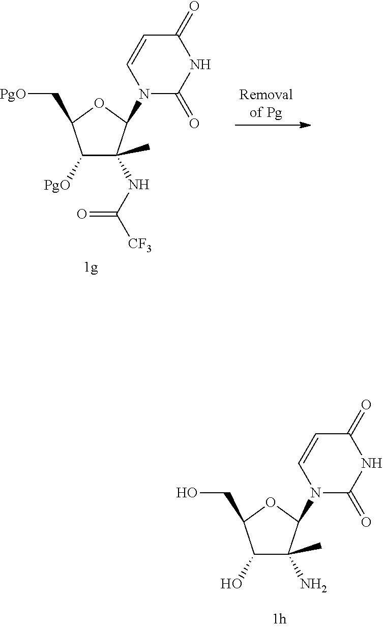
C1([PgO])C(NC(=O)[CF3])(C)C(N2C(=O)NC(=O)C=C2)OC1C[PgO].C1(O)C(N)(C)C(N2C(=O)NC(=O)C=C2)OC1CO
